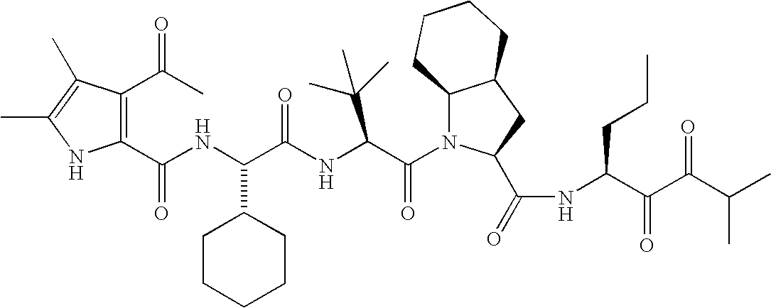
C1(C(NC(C(NC(C(N2C3C(CC2C(=O)NC(C(C(C(C)C)=O)=O)CCC)CCCC3)=O)C(C)(C)C)=O)C2CCCCC2)=O)=C(C(C)=O)C(C)=C(C)N1
